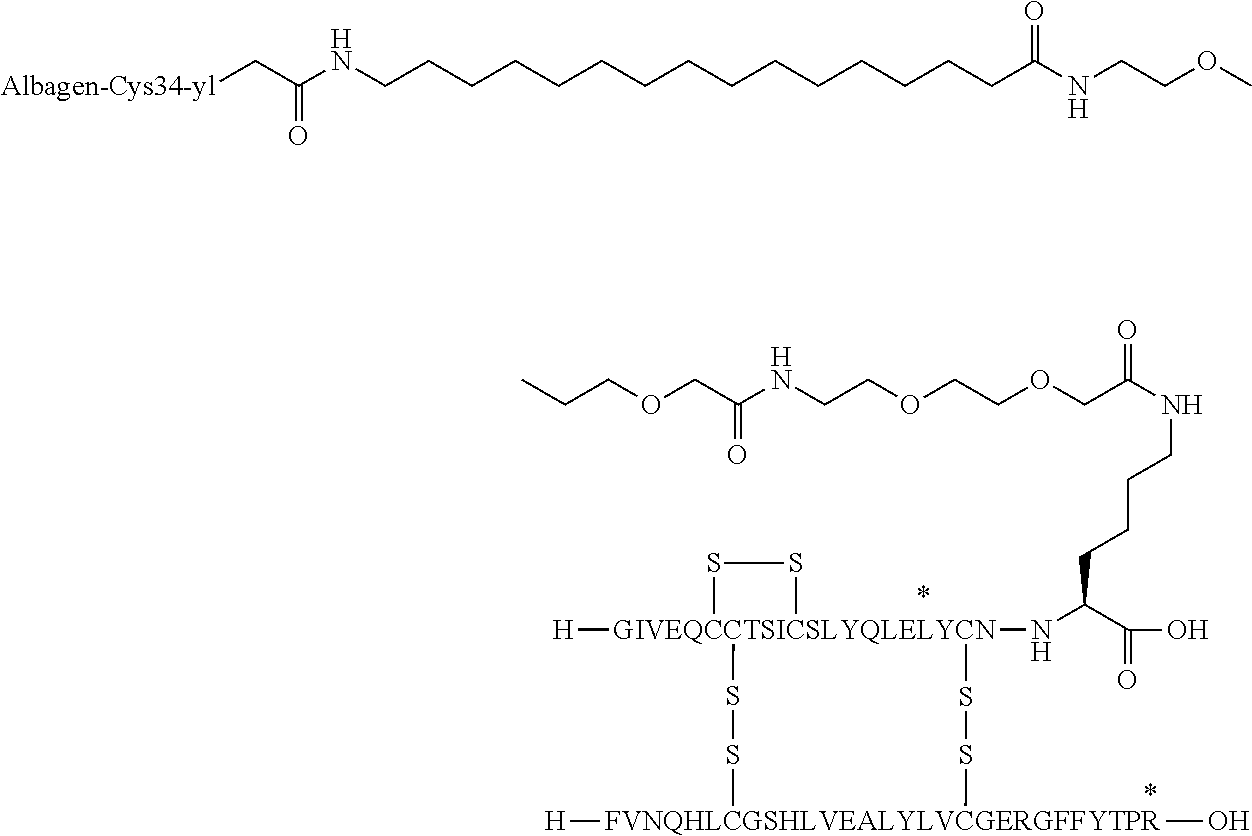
CCCOCC(NCCOCCOCC(NCCCCC(N[GIVEQCCTSICSLYQLELYCN]12([H])(SS1)SS[FVNQHLCGSHLVEALYLVCGERGFFYTPR]([H])(O)SS2)C(=O)O)=O)=O.C(CCCCCCCCCC(NCCOC)=O)CCCCCNC(C[Albagen-Cys34-yl])=O
